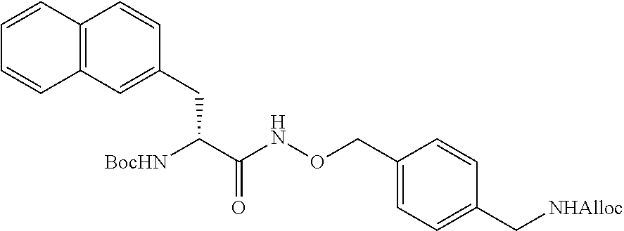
C1(CC(C(NOCC2=CC=C(C[NHAlloc])C=C2)=O)[BocHN])=CC2=C(C=CC=C2)C=C1
